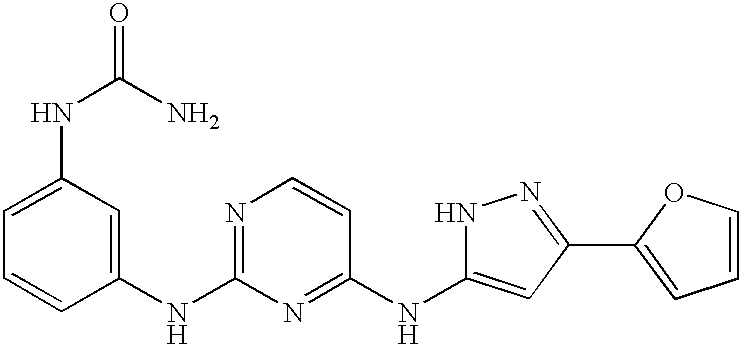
C1=C(NC(N)=O)C=C(NC2=NC=CC(NC3=CC(C4=CC=CO4)=NN3)=N2)C=C1
